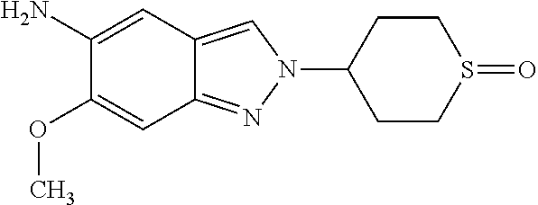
C1(N)=CC2=CN(C3CCS(=O)CC3)N=C2C=C1OC
